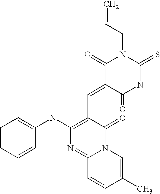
C=CCN1C(=O)C(=CC2=C(NC3=CC=CC=C3)N=C3N(C2=O)C=C(C)C=C3)C(=O)NC1=S
